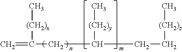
C(=C)([(CH2)x]C)CC(CC[(CH2)z]C)[(CH2)y]C
